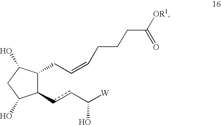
C1(O)C(CC=CCCCC(=O)[OR1])C(ccC([W])O)C(O)C1
